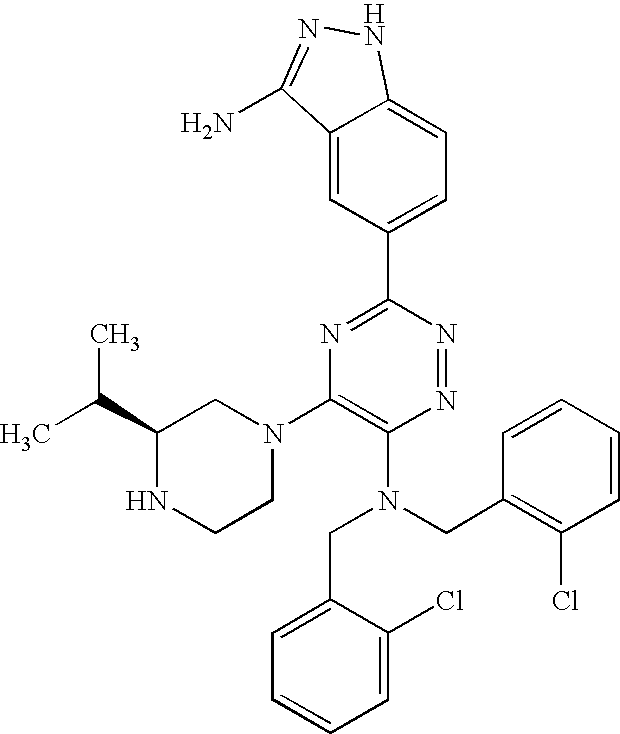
C1=C2C(=CC(C3=NC(N4CC(C(C)C)NCC4)=C(N(CC4=C(Cl)C=CC=C4)CC4=CC=CC=C4Cl)N=N3)=C1)C(N)=NN2
